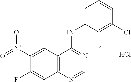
C12=C(N=CN=C1NC1=CC=CC(Cl)=C1F)C=C(F)C([N+](=O)[O-])=C2.Cl
